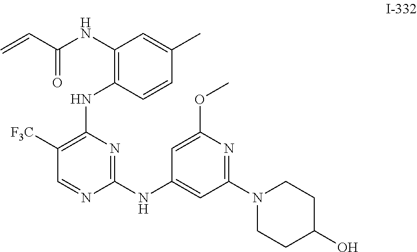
C1(NC(C=C)=O)=C(NC2=C([F3C])C=NC(NC3=CC(N4CCC(O)CC4)=NC(OC)=C3)=N2)C=CC(C)=C1
